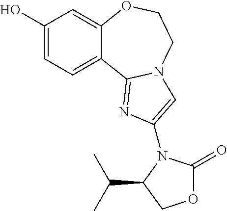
C1(O)=CC=C2C(=C1)OCCN1C2=NC(N2C(=O)OCC2C(C)C)=C1
